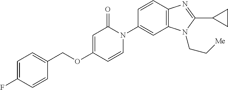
C1(COC2=CC(=O)N(C3=CC4=C(C=C3)N=C(C3CC3)N4CC[Me])C=C2)=CC=C(F)C=C1
